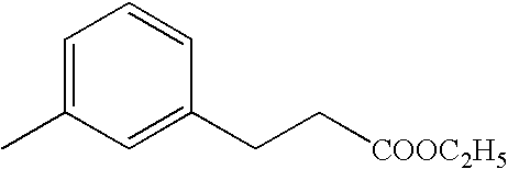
C1=C(C)C=C(CC[COOC2H5])C=C1
